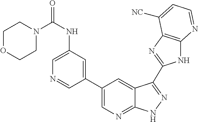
C1(C2=CN=C3C(=C2)C(C2=NC4=C(N2)N=CC=C4[NC])=NN3)=CC(NC(=O)N2CCOCC2)=CN=C1
